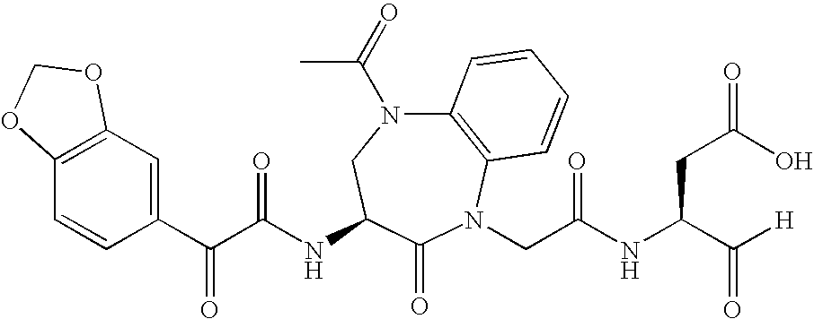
C12=C(N(CC(NC(C([H])=O)CC(=O)O)=O)C(=O)C(NC(C(C3=CC4=C(C=C3)OCO4)=O)=O)CN1C(=O)C)C=CC=C2
